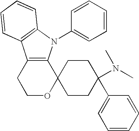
C12=C(N(C3=CC=CC=C3)C3=C1C=CC=C3)C1(OCC2)CCC(C2=CC=CC=C2)(N(C)C)CC1
